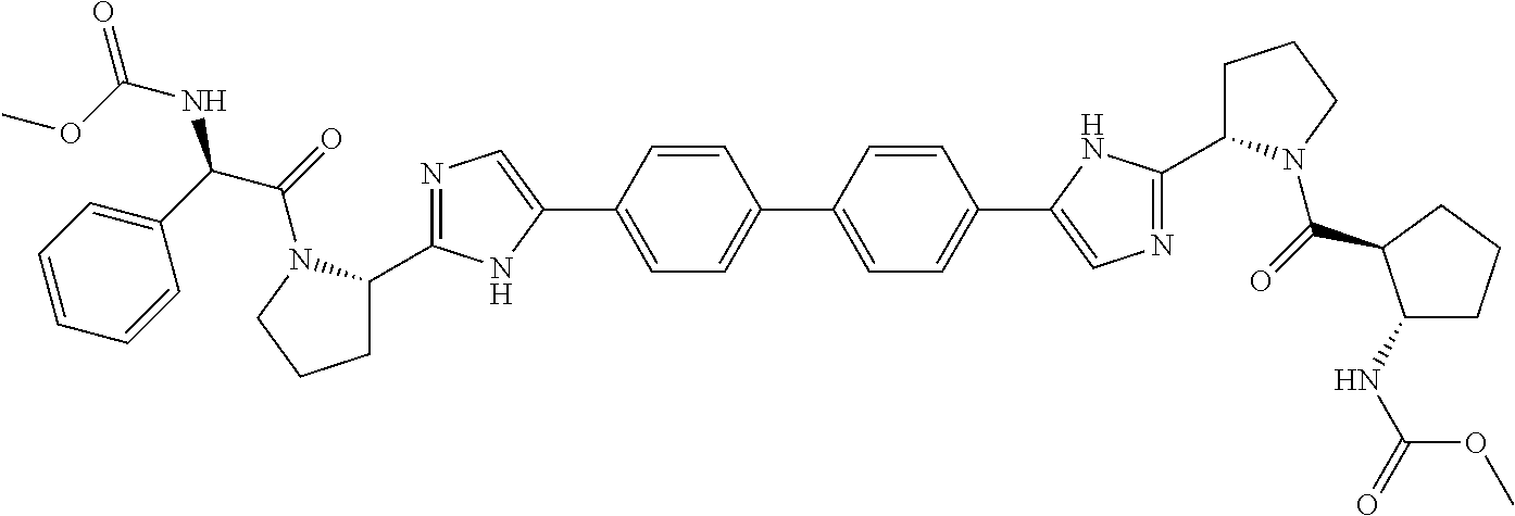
C1=C(C2=CN=C(C3CCCN3C(=O)C(NC(=O)OC)C3=CC=CC=C3)N2)C=CC(C2=CC=C(C3=CN=C(C4CCCN4C(=O)C4C(NC(=O)OC)CCC4)N3)C=C2)=C1
